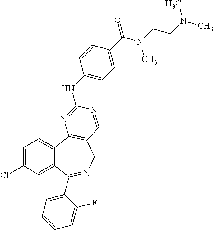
C1=C(Cl)C=C2C(=C1)C1=C(CN=C2C2=CC=CC=C2F)C=NC(NC2=CC=C(C(N(CCN(C)C)C)=O)C=C2)=N1
